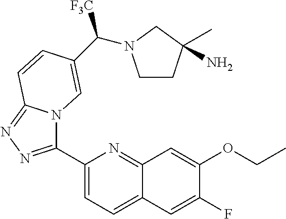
C1(C2=NN=C3N2C=C(C([F3C])N2CCC(N)(C)C2)C=C3)=CC=C2C(=N1)C=C(OCC)C(F)=C2
